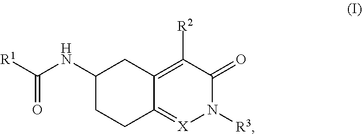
C1(NC([R1])=O)CCC2=[X]N([R3])C(=O)C([R2])=C2C1
